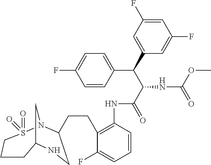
C12CN(S(=O)(=O)CCC1)C(CCC1=C(NC(C(C(C3=CC(F)=CC(F)=C3)C3=CC=C(F)C=C3)NC(=O)OC)=O)C=CC=C1F)CN2
